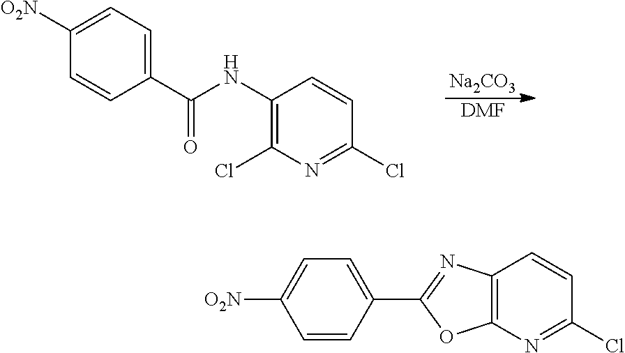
C1(NC(C2=CC=C([O2N])C=C2)=O)=C(Cl)N=C(Cl)C=C1.[Na2CO3].[DMF].C12=C(N=C(Cl)C=C1)OC(C1=CC=C([O2N])C=C1)=N2
